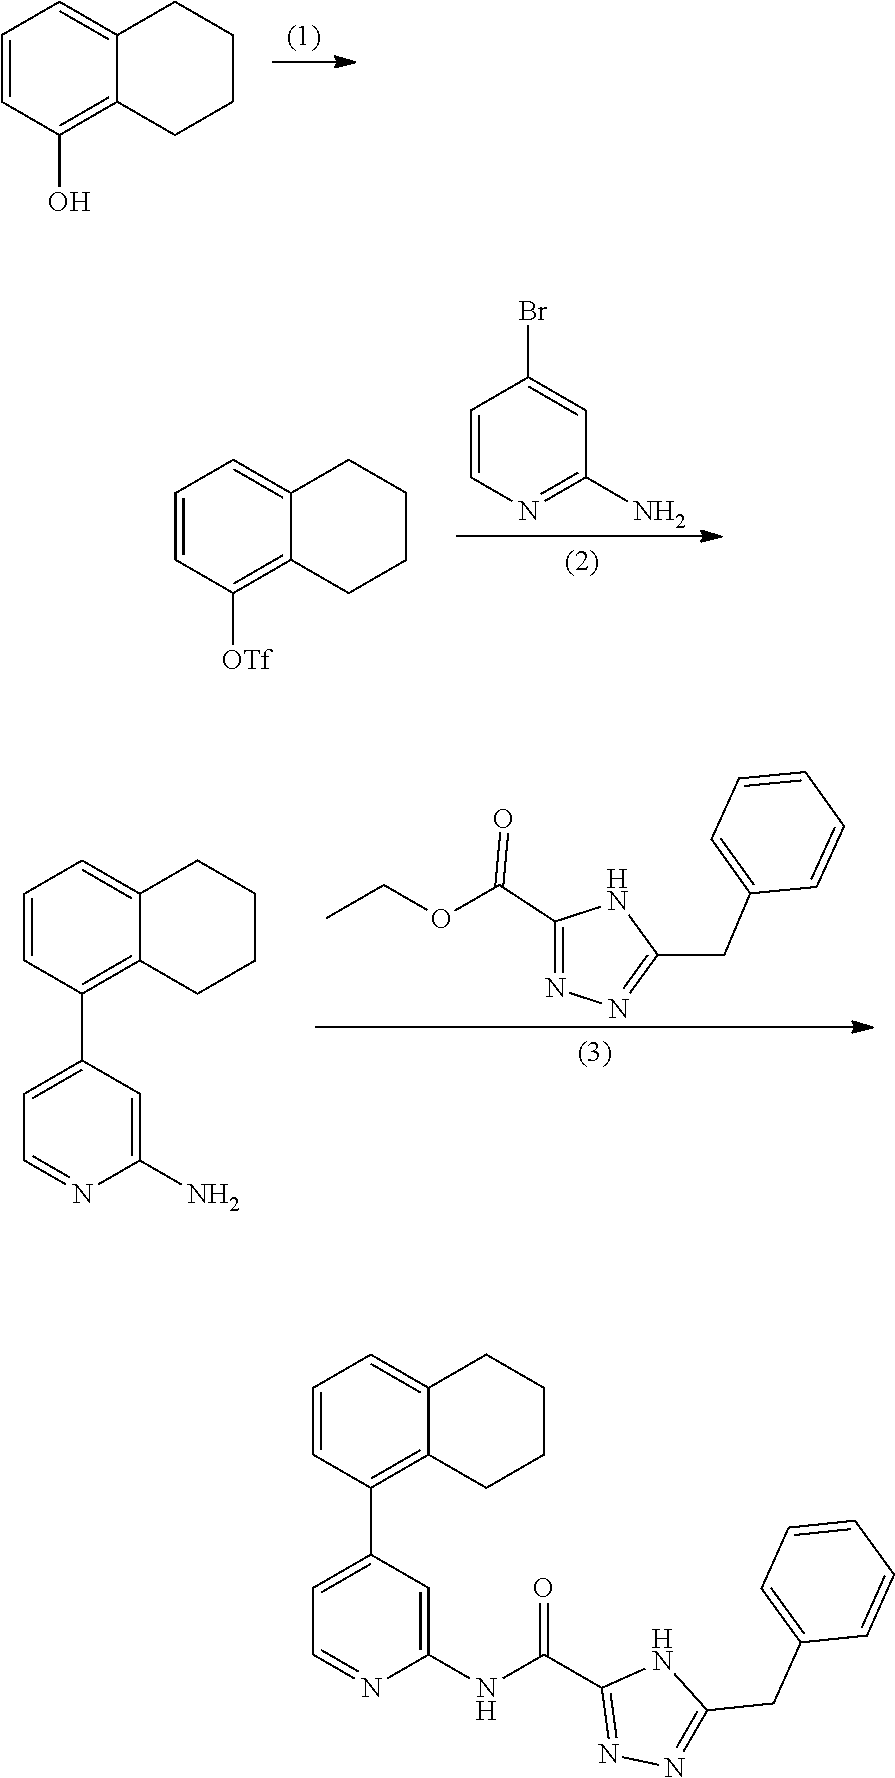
C1=C2CCCCC2=C(O)C=C1.C1(N)=NC=CC(Br)=C1.C1=C2CCCCC2=C([OTf])C=C1.O(CC)C(C1=NN=C(CC2=CC=CC=C2)N1)=O.C1=C2CCCCC2=C(C2=CC=NC(N)=C2)C=C1.C1=CC(C2=CC=NC(NC(C3=NN=C(CC4=CC=CC=C4)N3)=O)=C2)=C2C(=C1)CCCC2
